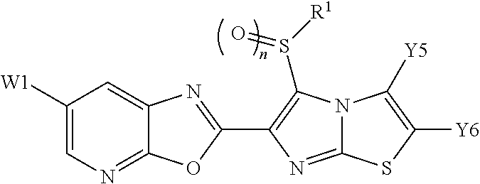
N12C(=NC(C3=NC4=CC([W1])=CN=C4O3)=C1S([R1])=O)SC([Y6])=C2[Y5]
